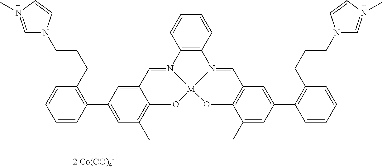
[2 Co(CO)4-].C12=C(C=CC=C1)N1=CC3=C(O[M]14OC1=C(C)C=C(C5=C(CCCN6C=N(C)C=C6)C=CC=C5)C=C1C=N24)C(C)=CC(C1=C(CCCN2C=N(C)C=C2)C=CC=C1)=C3
